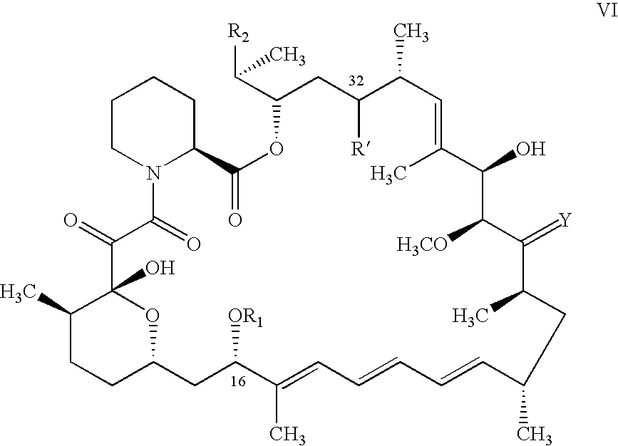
C1CN2C(CC1)C(=O)OC(C([R2])C)CC([R])C(C)C=C(C)C(O)C([H3CO])C(=[Y])C(C)CC(C)C=CC=CC=C(C)C([OR1])CC1CCC(C)C(O)(C(=O)C2=O)O1
